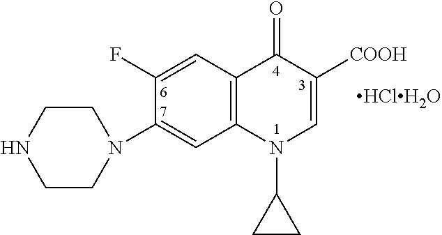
C1CNCCN1C1=CC2=C(C=C1F)C(=O)C([COOH])=CN2C1CC1
